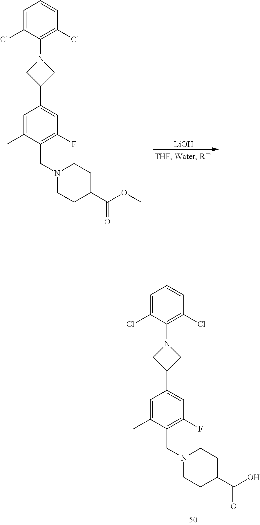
C1=C(C)C(CN2CCC(C(O)=O)CC2)=C(F)C=C1C1CN(C2=C(Cl)C=CC=C2Cl)C1.[LiOH].C1=C(C)C(CN2CCC(C(OC)=O)CC2)=C(F)C=C1C1CN(C2=C(Cl)C=CC=C2Cl)C1
